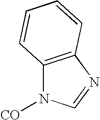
C12=C(N=CN1[CO])C=CC=C2
